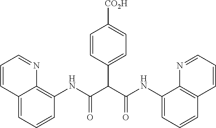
C12=CC=CC(NC(C(C(NC3=CC=CC4=C3N=CC=C4)=O)C3=CC=C([CO2H])C=C3)=O)=C1N=CC=C2
